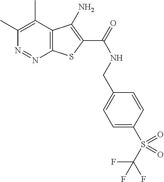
C1(C)=C(C)C2=C(N=N1)SC(C(=O)NCC1=CC=C(S(C(F)(F)F)(=O)=O)C=C1)=C2N
